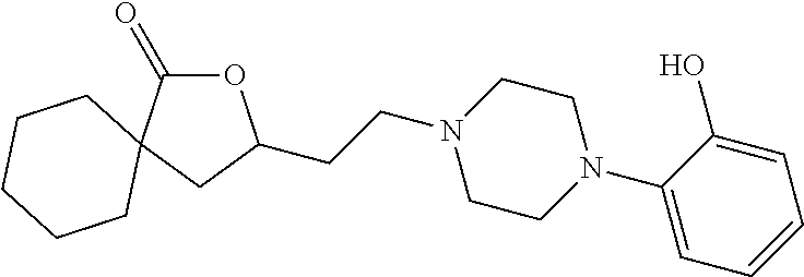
O1C(=O)C2(CC1CCN1CCN(C3=CC=CC=C3O)CC1)CCCCC2
